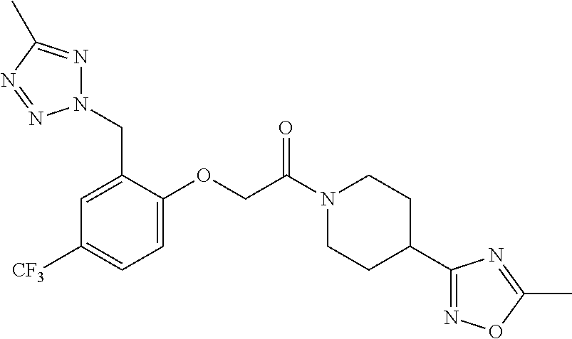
N1(CC2=CC([CF3])=CC=C2OCC(N2CCC(C3=NOC(C)=N3)CC2)=O)N=C(C)N=N1
